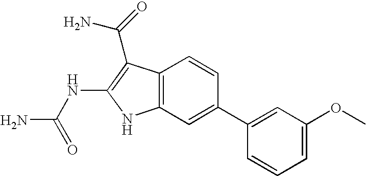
C12=C(C=C(C3=CC(OC)=CC=C3)C=C1)NC(NC(N)=O)=C2C(N)=O
